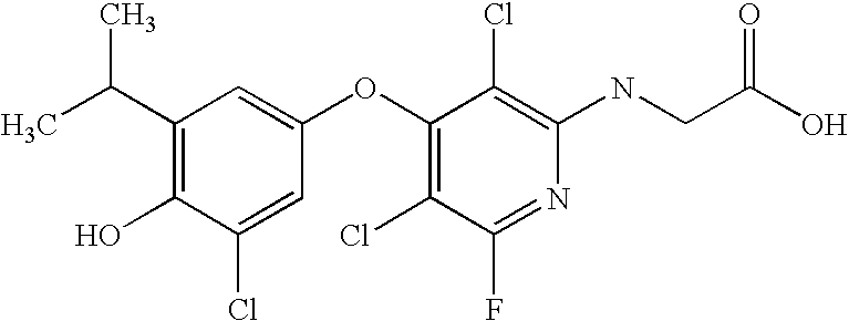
N(C1=C(Cl)C(OC2=CC(C(C)C)=C(O)C(Cl)=C2)=C(Cl)C(F)=N1)CC(O)=O
